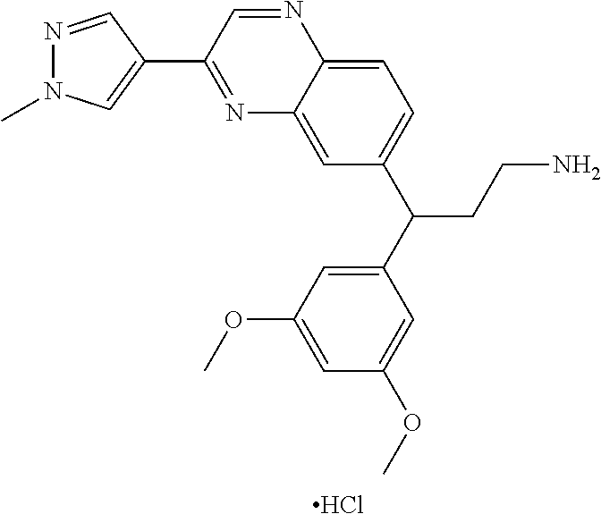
N1=C(C2=CN(C)N=C2)C=NC2=CC=C(C(CCN)C3=CC(OC)=CC(OC)=C3)C=C12.Cl
